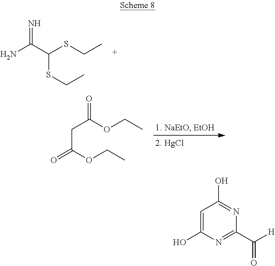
NC(C(SCC)SCC)=N.C(C(=O)OCC)C(OCC)=O.C1=C(O)N=C(C(=O)[H])N=C1O
